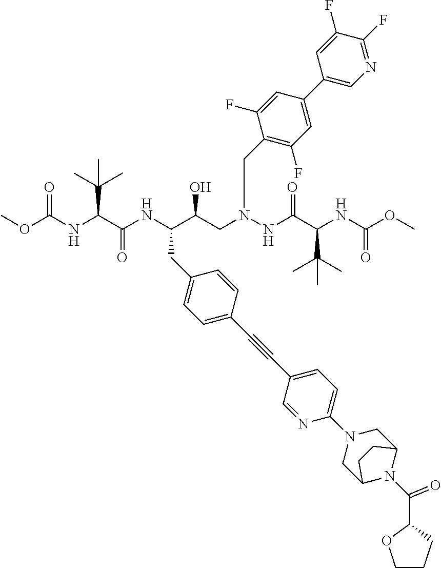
COC(NC(C(NC(C(CN(NC(C(NC(OC)=O)C(C)(C)C)=O)CCC1=C(F)C=C(C2=CN=C(F)C(F)=C2)C=C1F)O)CC1=CC=C(C#CC2=CC=C(N3CC4N(C(C5OCCC5)=O)C(C3)CC4)N=C2)C=C1)=O)C(C)(C)C)=O
